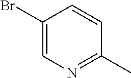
C1(Br)=CN=C(C)C=C1
